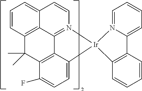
C1=CC2=C3C(=C1)C=CN1=C3C3=C(C(F)=CC=C3[Ir]13N1=CC=CC=C1C1=C3C=CC=C1)C2(C)C
